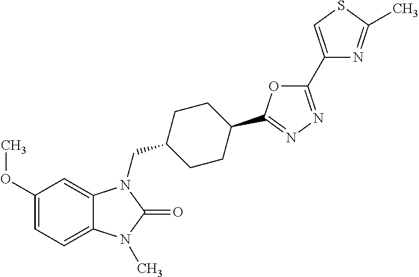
C1(OC)=CC=C2C(=C1)N(CC1CCC(C3=NN=C(C4=CSC(C)=N4)O3)CC1)C(=O)N2C
